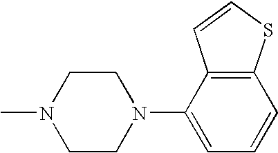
N1(C)CCN(C2=CC=CC3=C2C=CS3)CC1
